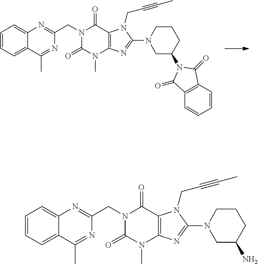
C1=CC=C2C(=C1)N=C(CN1C(=O)N(C)C3=C(C1=O)N(CC#CC)C(N1CC(N4C(=O)C5=C(C=CC=C5)C4=O)CCC1)=N3)N=C2C.C1=CC=C2C(=C1)N=C(CN1C(=O)N(C)C3=C(C1=O)N(CC#CC)C(N1CC(N)CCC1)=N3)N=C2C
